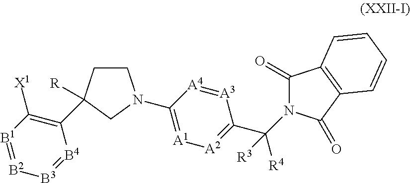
C1(C2([R])CCN(C3=[A1][A2]=C(C(N4C(=O)C5=C(C4=O)C=CC=C5)([R4])[R3])[A3]=[A4]3)C2)=C([X1])[B1]=[B2][B3]=[B4]1
